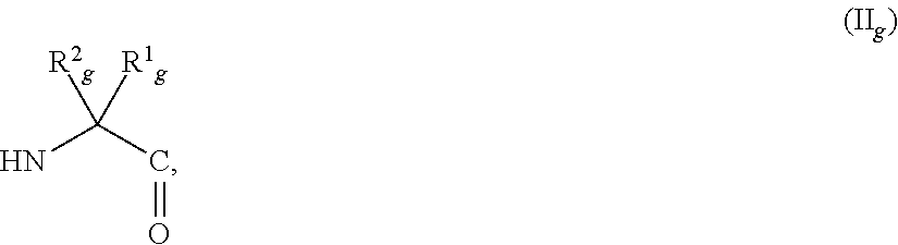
C(C=O)(N)([R2g])[R1g]
